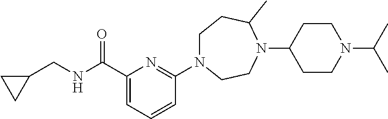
C1=CC=C(C(NCC2CC2)=O)N=C1N1CCC(C)N(C2CCN(C(C)C)CC2)CC1
